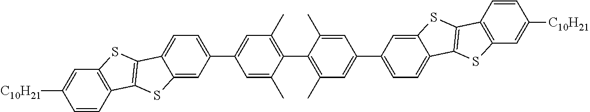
[C10H21]C1=CC2=C(C=C1)C1=C(S2)C2=CC=C(C3=CC(C)=C(C4=C(C)C=C(C5=CC=C6C(=C5)SC5=C6SC6=C5C=CC([C10H21])=C6)C=C4C)C(C)=C3)C=C2S1
